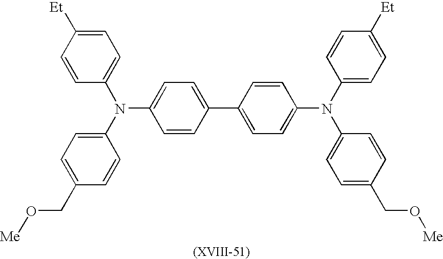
C1(CO[Me])=CC=C(N(C2=CC=C([Et])C=C2)C2=CC=C(C3=CC=C(N(C4=CC=C([Et])C=C4)C4=CC=C(CO[Me])C=C4)C=C3)C=C2)C=C1
